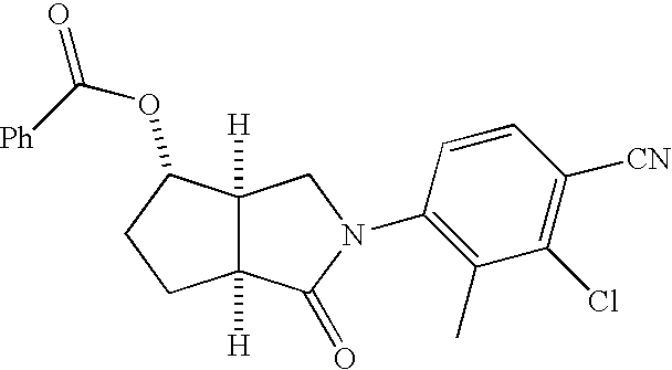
C12([H])C([H])(C(OC([Ph])=O)CC1)CN(C1=C(C)C(Cl)=C([CN])C=C1)C2=O
